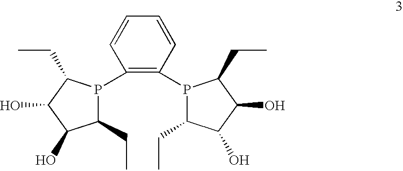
C1(P2C(CC)C(O)C(O)C2CC)=C(P2C(CC)C(O)C(O)C2CC)C=CC=C1
